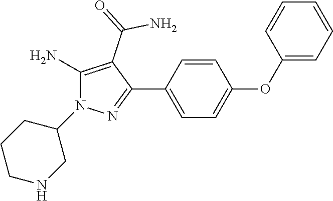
C1CNCC(N2C(N)=C(C(N)=O)C(C3=CC=C(OC4=CC=CC=C4)C=C3)=N2)C1
